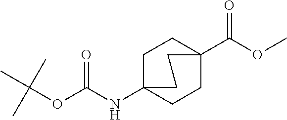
N(C(=O)OC(C)(C)C)C12CCC(C(OC)=O)(CC1)CC2
